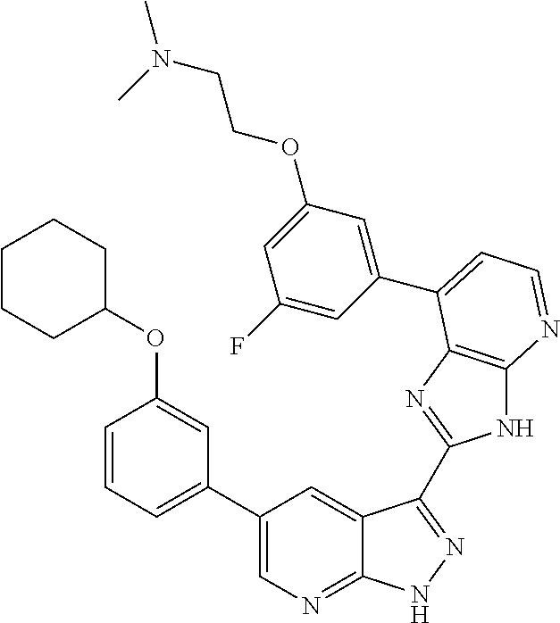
C1(C2=CC=CC(OC3CCCCC3)=C2)=CN=C2C(=C1)C(C1=NC3=C(N1)N=CC=C3C1=CC(OCCN(C)C)=CC(F)=C1)=NN2
